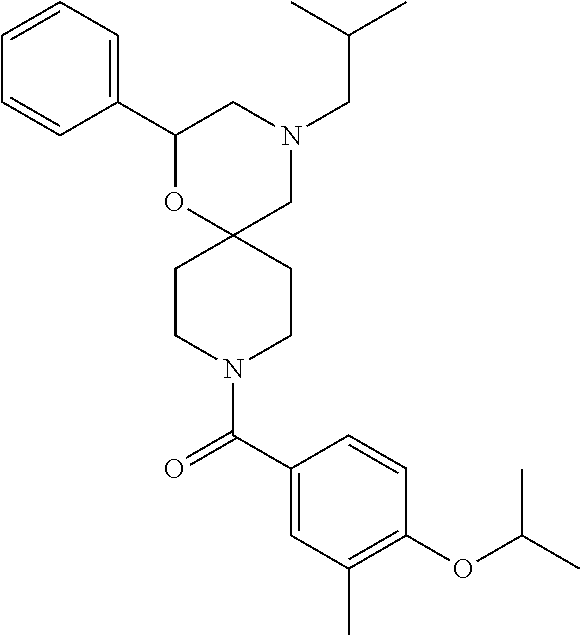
C1(C2=CC=CC=C2)OC2(CN(CC(C)C)C1)CCN(C(C1=CC(C)=C(OC(C)C)C=C1)=O)CC2
